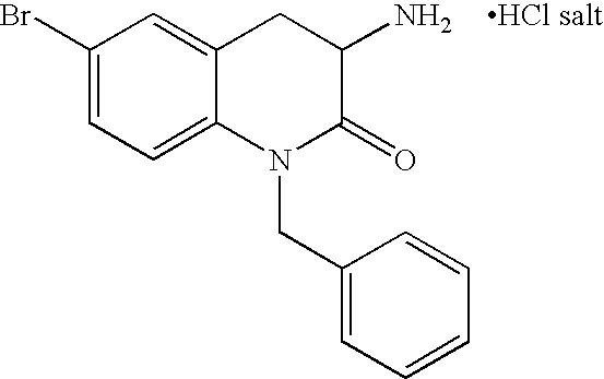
C1(Br)=CC=C2C(=C1)CC(N)C(=O)N2CC1=CC=CC=C1
